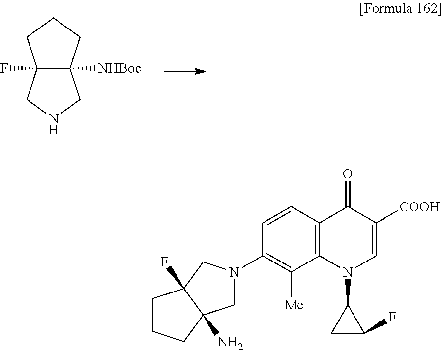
C12(F)C([NHBoc])(CCC1)CNC2.C1=CC2=C(C([Me])=C1N1CC3(N)C(F)(C1)CCC3)N(C1CC1F)C=C([COOH])C2=O
